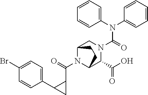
N(C(=O)N1CC2N(C(C3C(C4=CC=C(Br)C=C4)C3)=O)C(C1C(O)=O)CC2)(C1=CC=CC=C1)C1=CC=CC=C1
